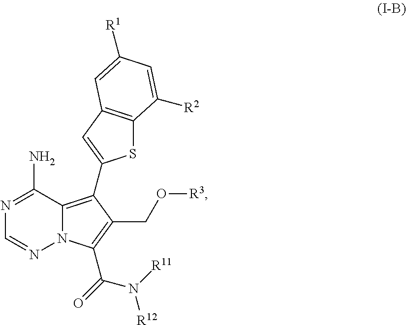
N1=C(N)C2=C(C3=CC4=C(S3)C([R2])=CC([R1])=C4)C(CO[R3])=C(C(N([R12])[R11])=O)N2N=C1
